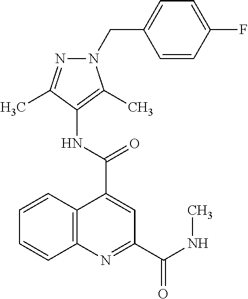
C12=C(N=C(C(=O)NC)C=C1C(NC1=C(C)N(CC3=CC=C(F)C=C3)N=C1C)=O)C=CC=C2
